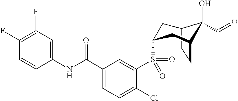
C1(F)=C(F)C=C(NC(C2=CC=C(Cl)C(S(=O)(C3CC4CCC(C3)C4(C=O)O)=O)=C2)=O)C=C1
